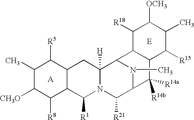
C1(C)C([CH3O])C([R8])C2C(C1[R5])CC1([H])N(C2[R1])C([R21])C2N(C)C1C1C(C2([R14a])[R14b])C([R15])C(C)C([OCH3])C1[R18].[A].[E]
